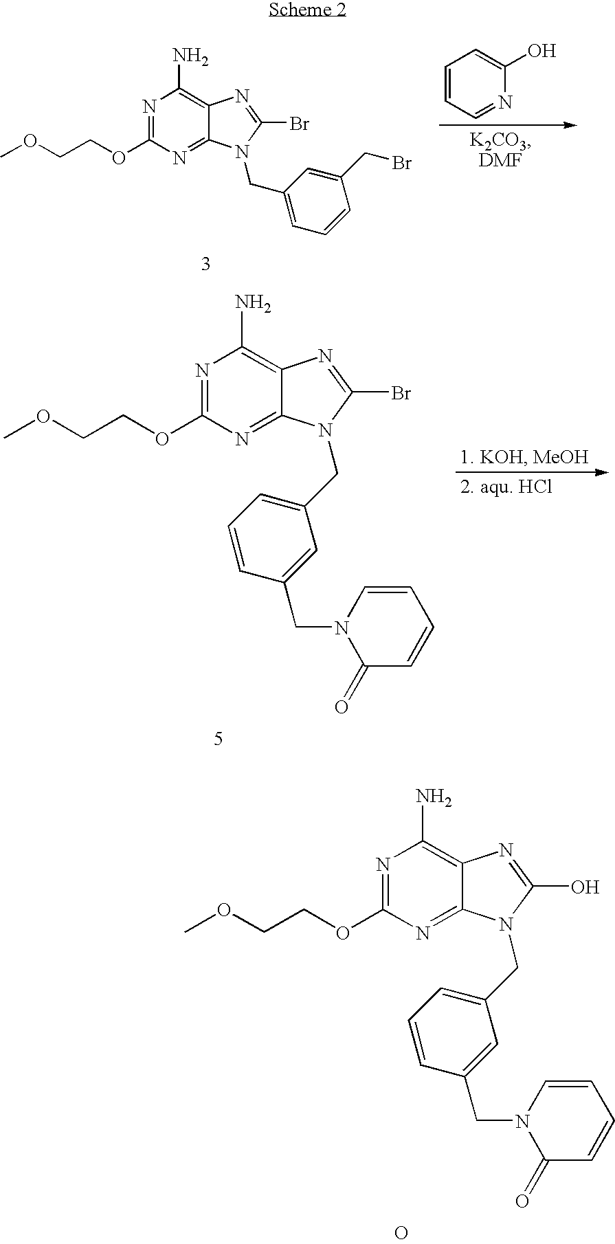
C1=CC=NC(O)=C1.N1=C(OCCOC)N=C2C(=C1N)N=C(Br)N2CC1=CC=CC(CBr)=C1.N1=C(OCCOC)N=C2C(=C1N)N=C(Br)N2CC1=CC=CC(CN2C(=O)C=CC=C2)=C1.N1=C(OCCOC)N=C2C(=C1N)N=C(O)N2CC1=CC=CC(CN2C(=O)C=CC=C2)=C1.O
